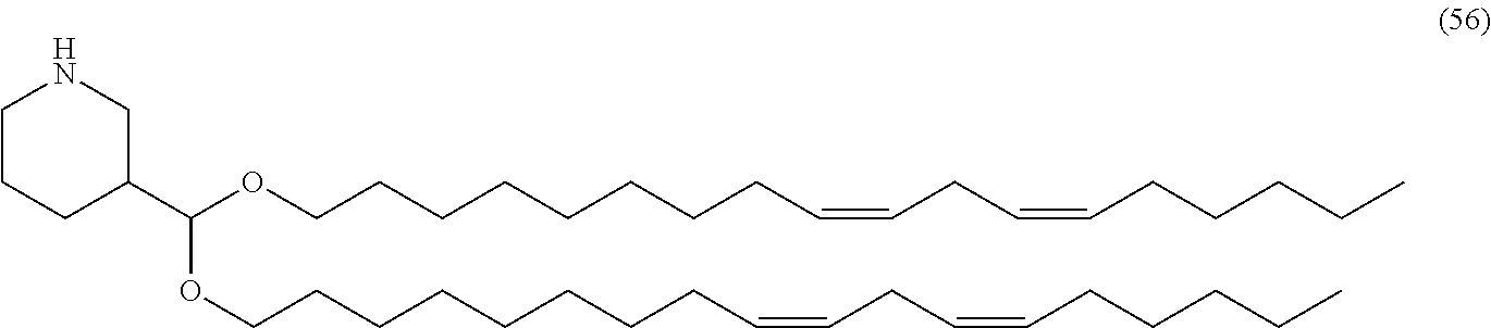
C(OCCCCCCCCC=CCC=CCCCCC)(C1CCCNC1)OCCCCCCCCC=CCC=CCCCCC
